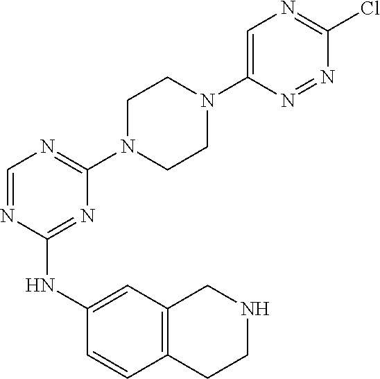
C1(N2CCN(C3=NC=NC(NC4=CC5=C(C=C4)CCNC5)=N3)CC2)=CN=C(Cl)N=N1
